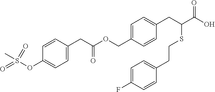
C1=C(COC(CC2=CC=C(OS(C)(=O)=O)C=C2)=O)C=CC(CC(SCCC2=CC=C(F)C=C2)C(O)=O)=C1
